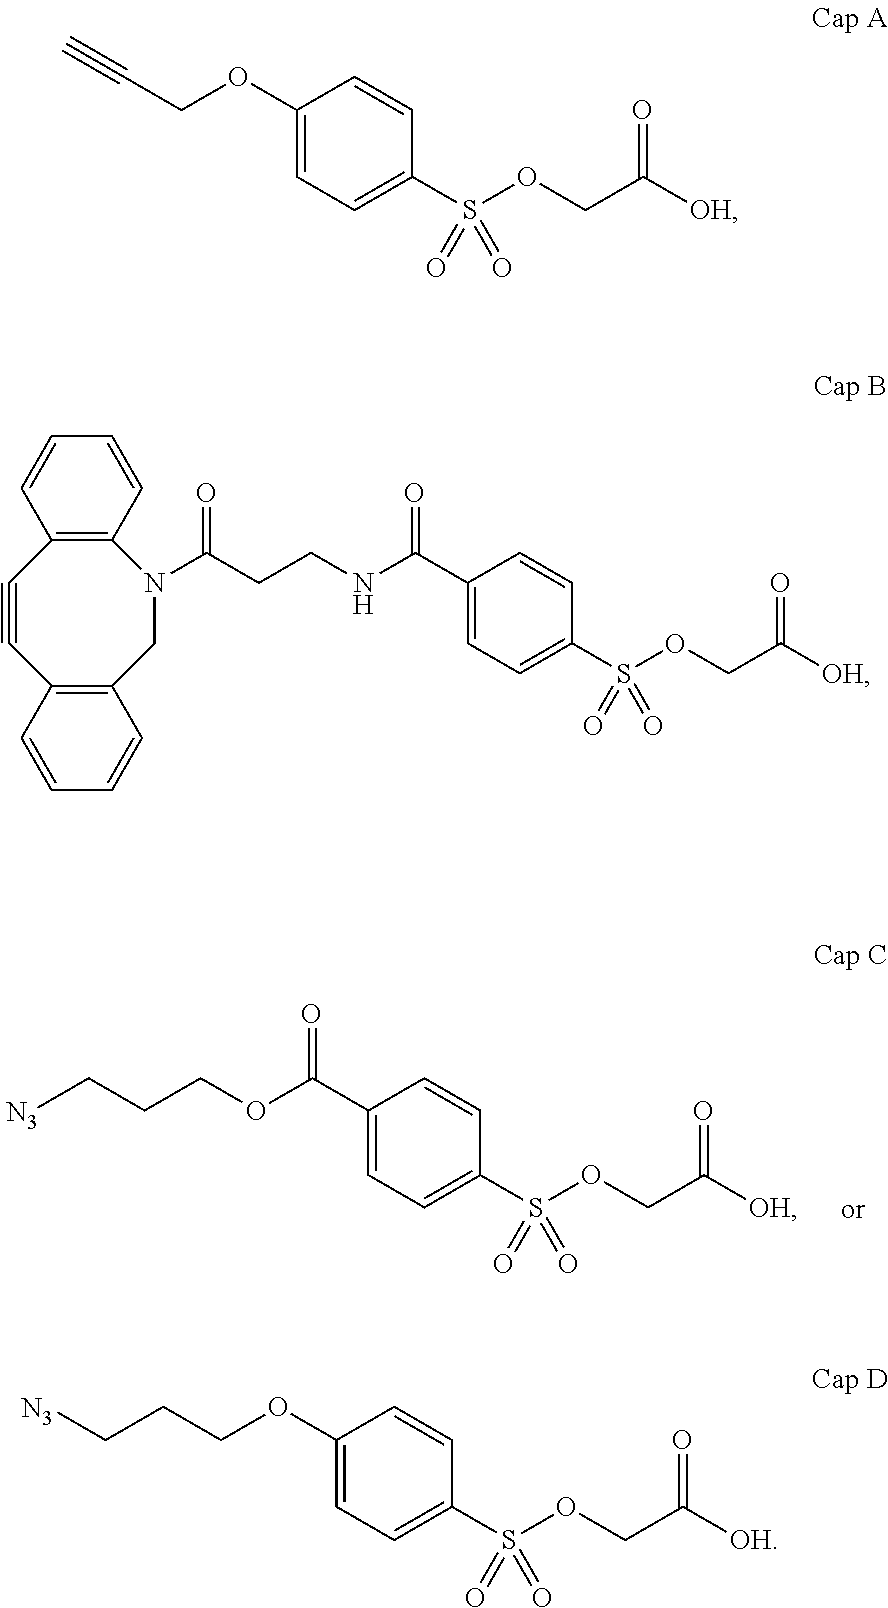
C1(C(OCCC[N3])=O)=CC=C(S(OCC([OH])=O)(=O)=O)C=C1.C1(C(NCCC(=O)N2CC3=C(C#CC4=C2C=CC=C4)C=CC=C3)=O)=CC=C(S(OCC([OH])=O)(=O)=O)C=C1.C1(OCC#C)=CC=C(S(OCC([OH])=O)(=O)=O)C=C1.C1(OCCC[N3])=CC=C(S(OCC([OH])=O)(=O)=O)C=C1
